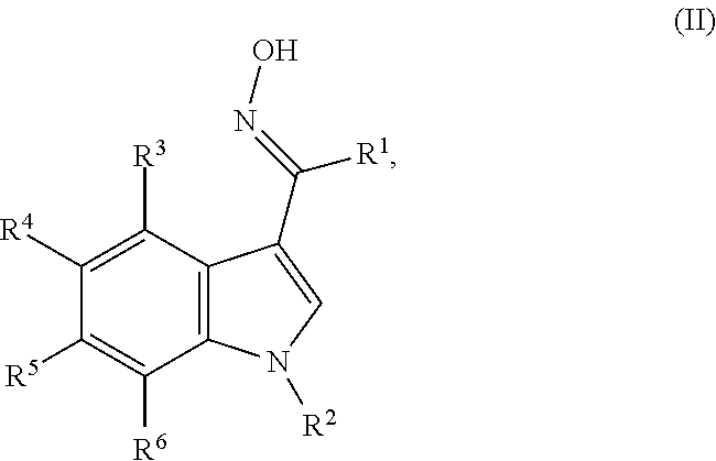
C12=C(C([R3])=C([R4])C([R5])=C1[R6])C(C([R1])=NO)=CN2[R2]
